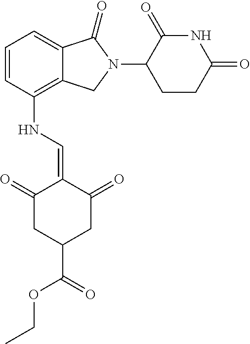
C12=C(NC=C3C(=O)CC(C(=O)OCC)CC3=O)C=CC=C1C(=O)N(C1C(=O)NC(=O)CC1)C2
